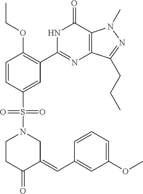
C1=CC(S(=O)(=O)N2CCC(=O)C(=CC3=CC(OC)=CC=C3)C2)=CC(C2=NC3=C(C(=O)N2)N(C)N=C3CCC)=C1OCC
